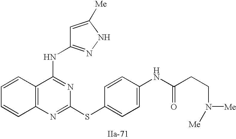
C12=C(N=C(SC3=CC=C(NC(CCN([Me])[Me])=O)C=C3)N=C1NC1=NNC([Me])=C1)C=CC=C2
